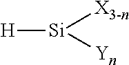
[H][Si]([X3-n])[Yn]
